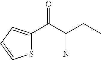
S1C(C(C(CC)N)=O)=CC=C1
